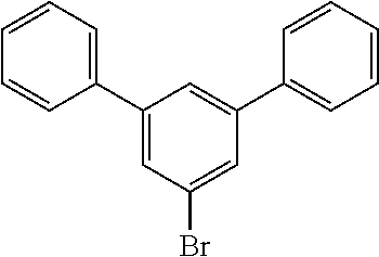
C1(C2=CC=CC=C2)=CC(Br)=CC(C2=CC=CC=C2)=C1
